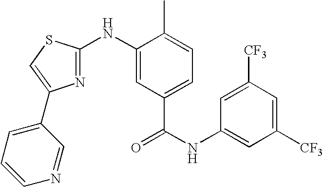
C1(NC2=NC(C3=CC=CN=C3)=CS2)=CC(C(NC2=CC([CF3])=CC([CF3])=C2)=O)=CC=C1C
